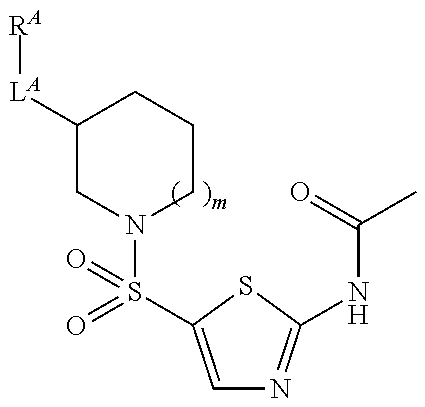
C1([LA][RA])CN(S(=O)(=O)C2=CN=C(NC(C)=O)S2)CCC1
